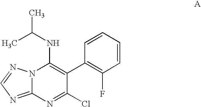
N12C(=NC=N1)N=C(Cl)C(C1=C(F)C=CC=C1)=C2NC(C)C
